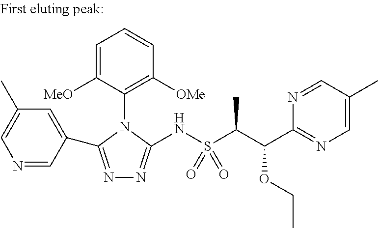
N1=C(C2=CC(C)=CN=C2)N(C2=C([OMe])C=CC=C2[MeO])C(NS(C(C(C2=NC=C(C)C=N2)OCC)C)(=O)=O)=N1
